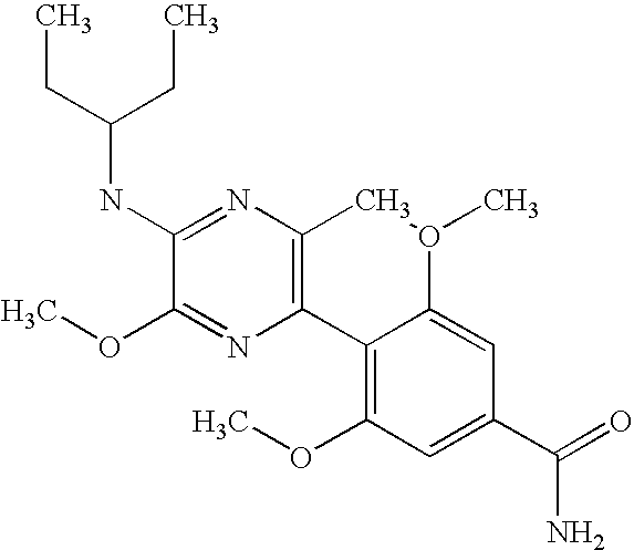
CCC(NC1=NC2=C(N=C1OC)C1=C(OC)C=C(C(=O)N)C=C1O(C)C2)CC
